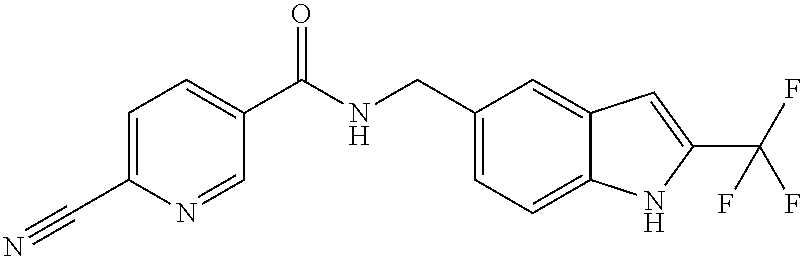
C1(CNC(C2=CC=C(C#N)N=C2)=O)=CC=C2C(=C1)C=C(C(F)(F)F)N2
